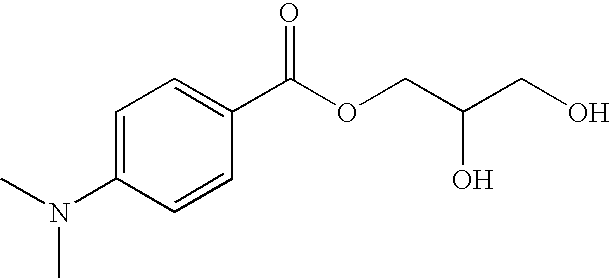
C1=C(N(C)C)C=CC(C(OCC(CO)O)=O)=C1
